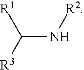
[R3]C(N[R2])[R1]
